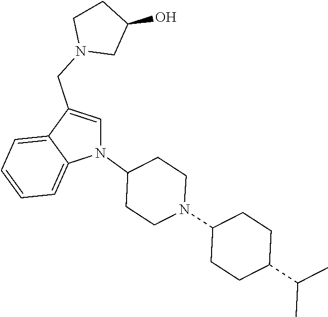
N1(C2CCN(C3CCC(C(C)C)CC3)CC2)C=C(CN2CC(O)CC2)C2=CC=CC=C12
